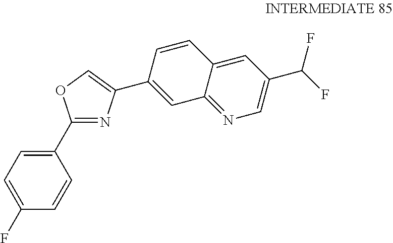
C1=CC2=CC(C(F)F)=CN=C2C=C1C1=COC(C2=CC=C(F)C=C2)=N1
